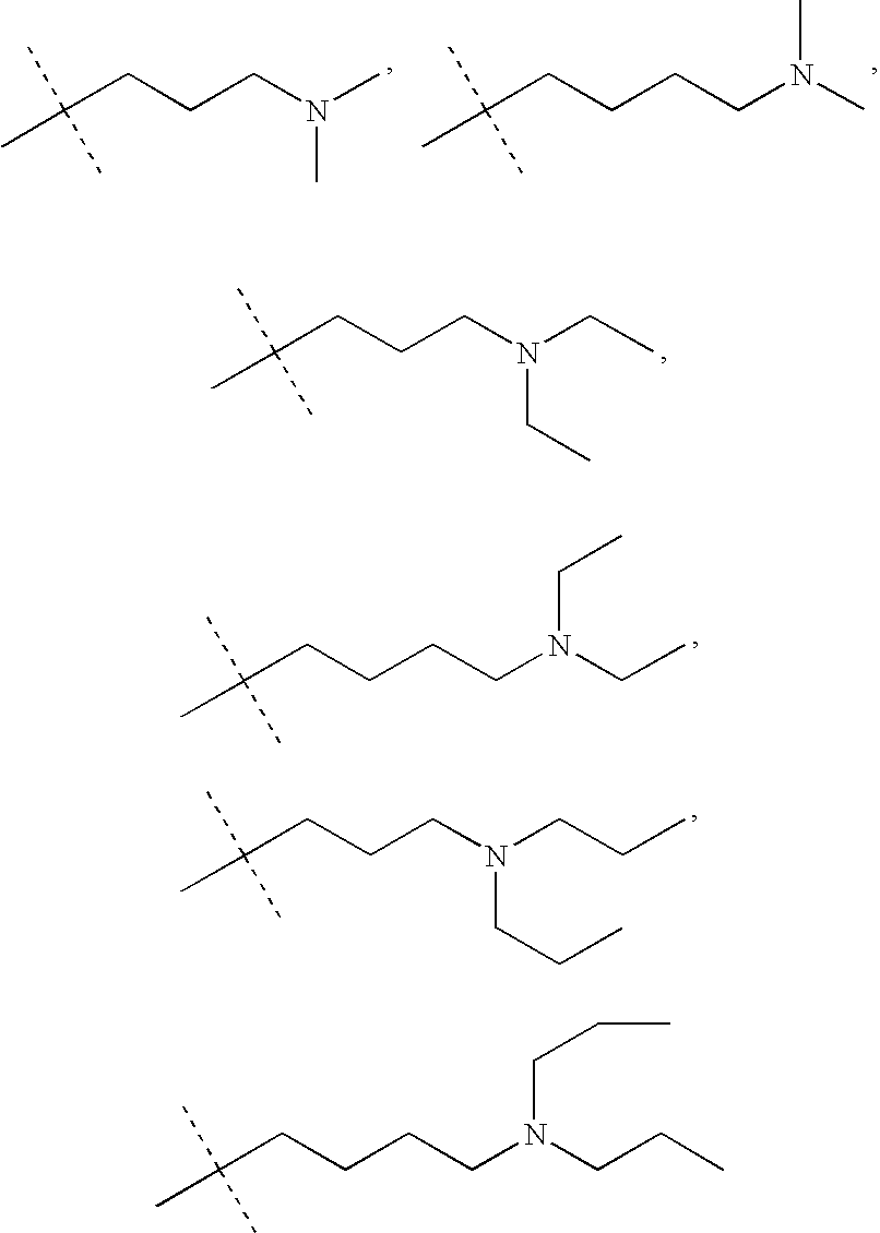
C(CCCN(CC)CC)(C)(C)C.C(CCN(CC)CC)CC(C)(C)C.C(CCN(CCC)CCC)CC(C)(C)C.C(CCCN(CCC)CCC)(C)(C)C.C(CCCN(C)C)(C)(C)C.C(CCCCN(C)C)(C)(C)C
